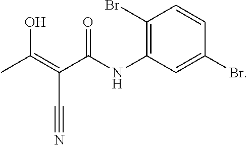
CC(=C(C(NC1=C(Br)C=CC(Br)=C1)=O)C#N)O
